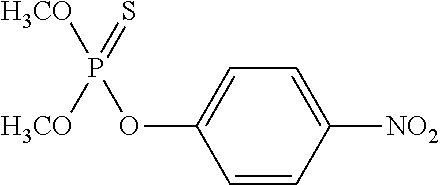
C1=CC([NO2])=CC=C1OP([H3CO])([H3CO])=S
